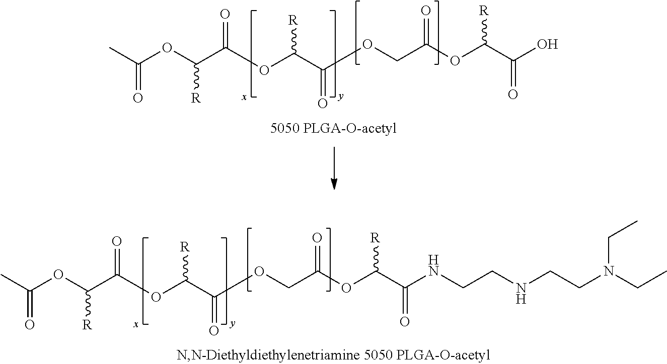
C(CNCCN(CC)CC)NC(C(OC(COC(C(OC(C(OC(C)=O)[R])=O)[R])=O)=O)[R])=O.O(C(C(=O)OCC(OC(C(O)=O)[R])=O)[R])C(C(OC(C)=O)[R])=O
